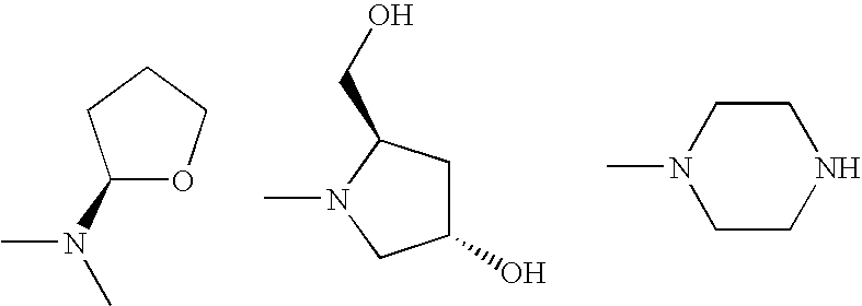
C1(N(C)C)OCCC1.C1(O)CC(CO)N(C)C1.CN1CCNCC1
